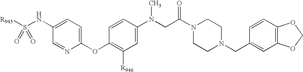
[R945]S(=O)(NC1=CC=C(OC2=C([R946])C=C(N(C)CC(=O)N3CCN(CC4=CC5=C(C=C4)OCO5)CC3)C=C2)N=C1)=O
